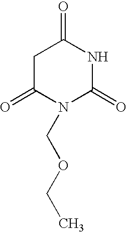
C1(=O)CC(=O)NC(=O)N1COCC
